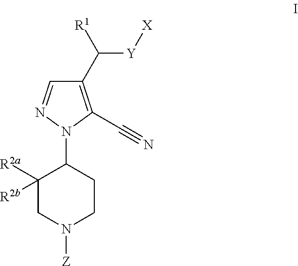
C1([R2a])([R2b])CN([Z])CCC1N1C(C#N)=C(C([R1])[Y][X])C=N1
